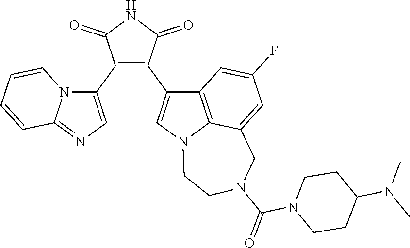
C1(C2=CN=C3N2C=CC=C3)=C(C2=CN3C4=C2C=C(F)C=C4CN(C(=O)N2CCC(N(C)C)CC2)CC3)C(=O)NC1=O
